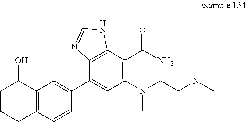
C12=C(C=CC(C3=CC(N(CCN(C)C)C)=C(C(N)=O)C4=C3N=CN4)=C1)CCCC2O
